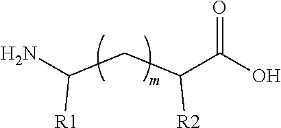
NC(CC(C(O)=O)[R2])[R1]
